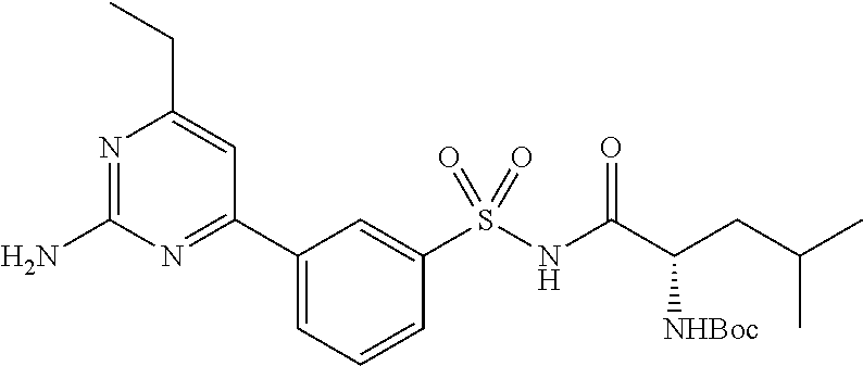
N1=C(N)N=C(C2=CC=CC(S(NC(C(CC(C)C)[NHBoc])=O)(=O)=O)=C2)C=C1CC
